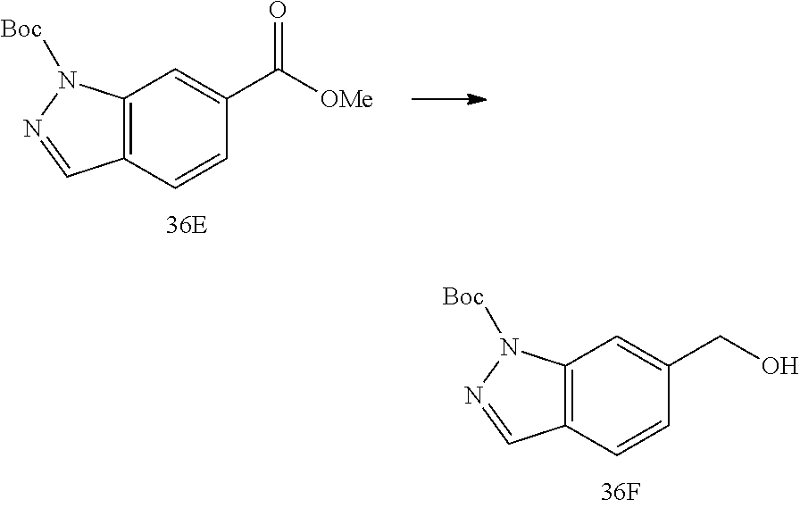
C12=C(C=CC(C([OMe])=O)=C1)C=NN2[Boc].C12=C(C=CC(CO)=C1)C=NN2[Boc]
